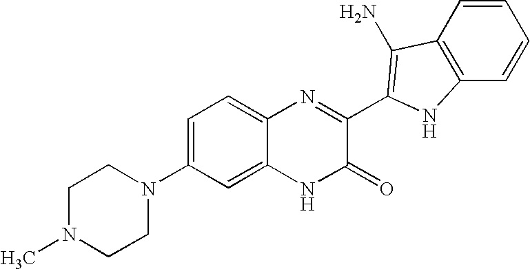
C1=C2C(=CC=C1N1CCN(C)CC1)N=C(C1=C(N)C3=C(C=CC=C3)N1)C(=O)N2
